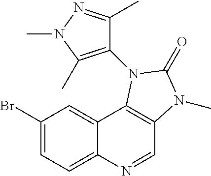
C1(Br)=CC=C2C(=C1)C1=C(C=N2)N(C)C(=O)N1C1=C(C)N(C)N=C1C
